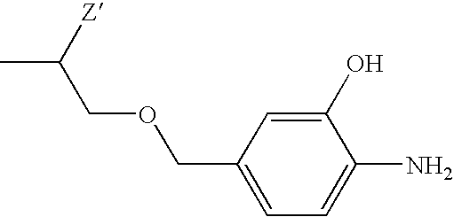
CC(COCC1=CC=C(N)C(O)=C1)[Z]
